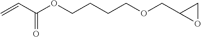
C(C(OCCCCOCC1OC1)=O)=C
